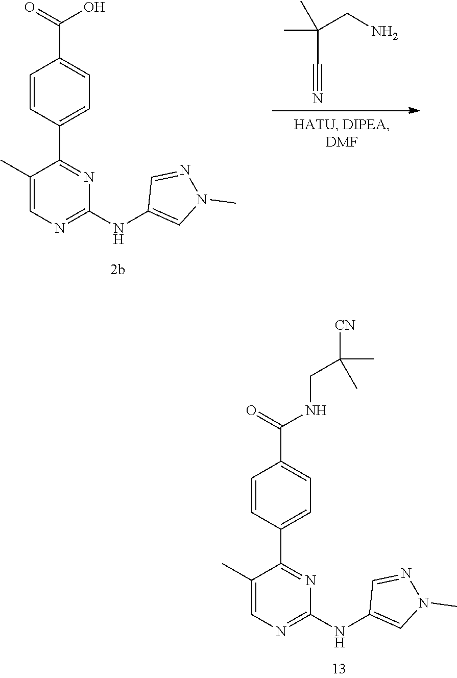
C1(NC2=NC=C(C)C(C3=CC=C(C(=O)NCC(C)([CN])C)C=C3)=N2)=CN(C)N=C1.C1(NC2=NC=C(C)C(C3=CC=C(C(=O)O)C=C3)=N2)=CN(C)N=C1.C(C#N)(C)(C)CN
